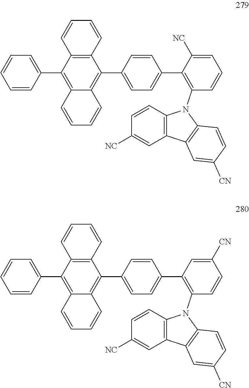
C1(C2=CC=CC=C2)=C2C(=C(C3=CC=C(C4=C(N5C6=C(C=C([NC])C=C6)C6=C5C=CC([CN])=C6)C=CC=C4[NC])C=C3)C3=C1C=CC=C3)C=CC=C2.C1(C2=CC=CC=C2)=C2C(=C(C3=CC=C(C4=C(N5C6=C(C=C([NC])C=C6)C6=C5C=CC([CN])=C6)C=CC([CN])=C4)C=C3)C3=C1C=CC=C3)C=CC=C2
